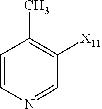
C1=CC(C)=C([X11])C=N1
